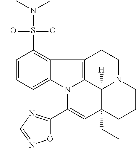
C1=CC=C2C(=C1S(N(C)C)(=O)=O)C1=C3N2C(C2=NC(C)=NO2)=CC2(CC)C3([H])N(CC1)CCC2
